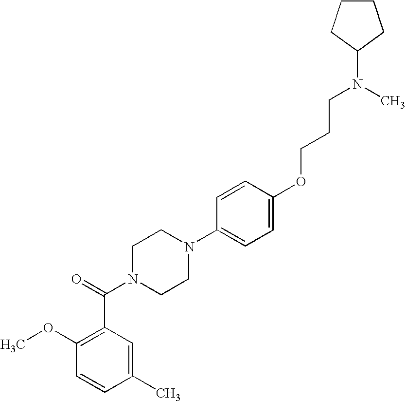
C1=CC(C)=CC(C(N2CCN(C3=CC=C(OCCCN(C)C4CCCC4)C=C3)CC2)=O)=C1OC
